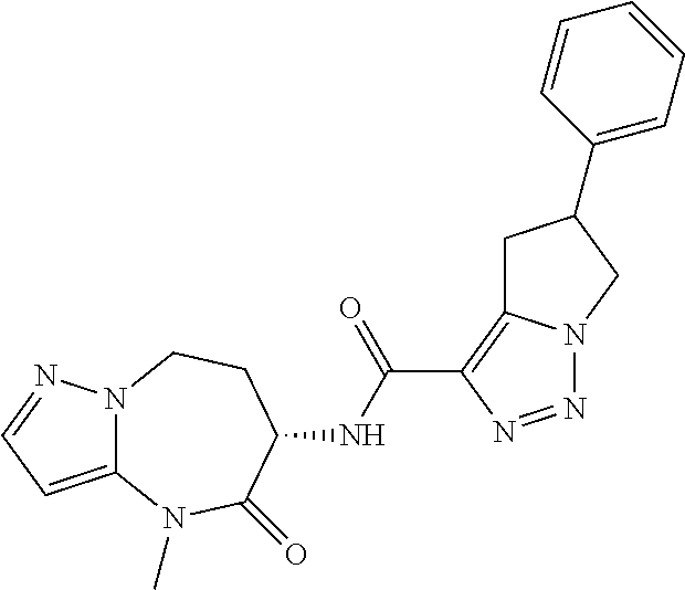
C12=CC=NN1CCC(NC(=O)C1=C3N(N=N1)CC(C1=CC=CC=C1)C3)C(=O)N2C
